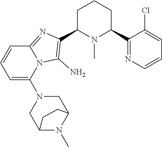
C1C(C2=C(N)N3C(=N2)C=CC=C3N2CC3N(C)C(C2)CC3)N(C)C(C2=NC=CC=C2Cl)CC1
